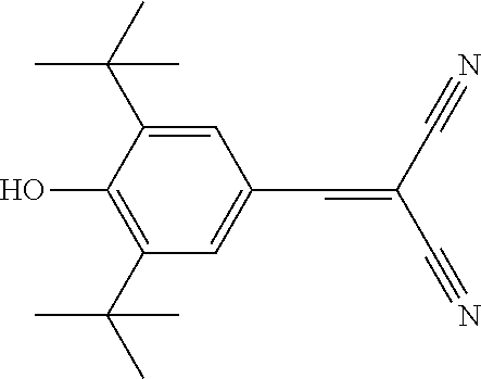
C1(C(C)(C)C)=CC(C=C(C#N)C#N)=CC(C(C)(C)C)=C1O
